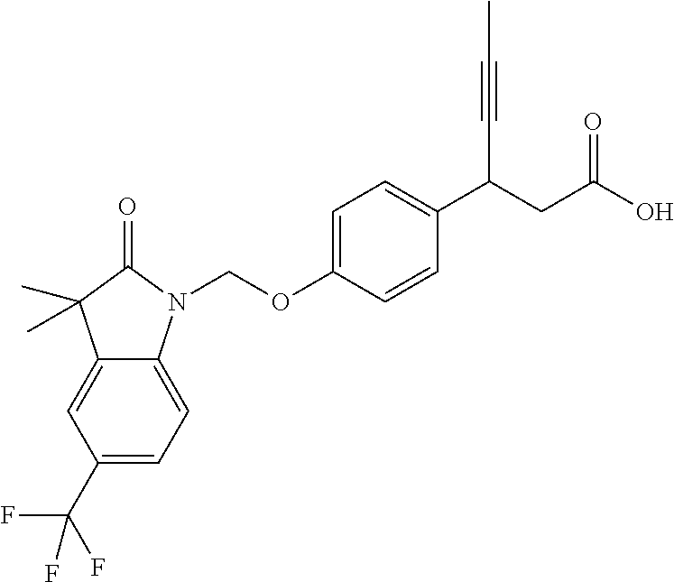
C1=C(OCN2C3=CC=C(C(F)(F)F)C=C3C(C)(C)C2=O)C=CC(C(CC(O)=O)C#CC)=C1
